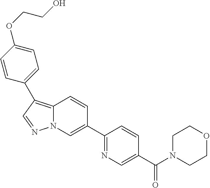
C12=C(C3=CC=C(OCCO)C=C3)C=NN1C=C(C1=NC=C(C(N3CCOCC3)=O)C=C1)C=C2
